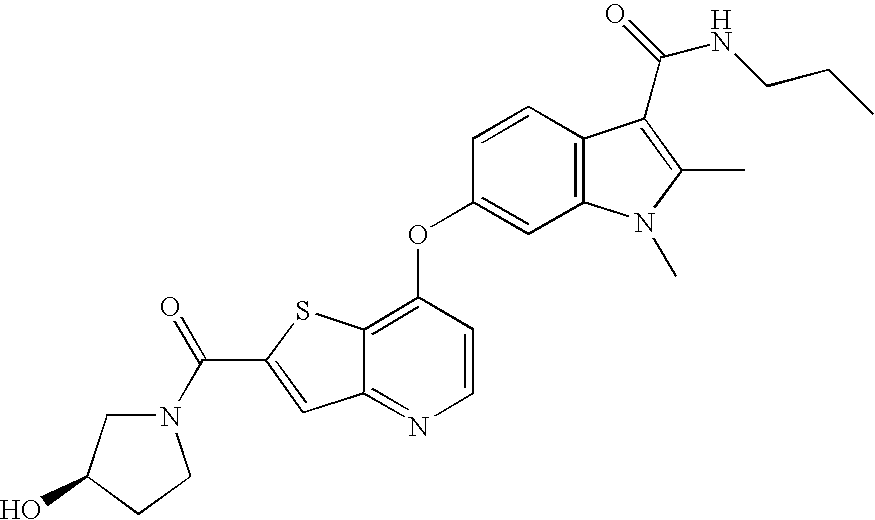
C(C1=CC2=NC=CC(OC3=CC4=C(C=C3)C(C(NCCC)=O)=C(C)N4C)=C2S1)(N1CC(O)CC1)=O
